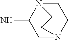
C1N2C(N)CN(C1)CC2
